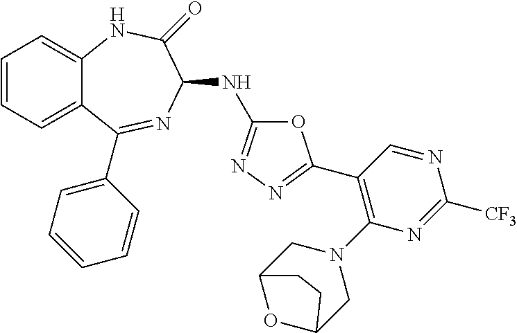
C1=CC=C2C(=C1)NC(=O)C(NC1=NN=C(C3=C(N4CC5OC(C4)CC5)N=C([CF3])N=C3)O1)N=C2C1=CC=CC=C1
